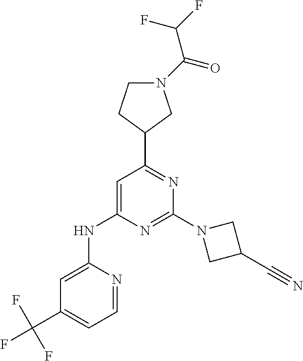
N1=C(N2CC(C#N)C2)N=C(C2CN(C(=O)C(F)F)CC2)C=C1NC1=CC(C(F)(F)F)=CC=N1
